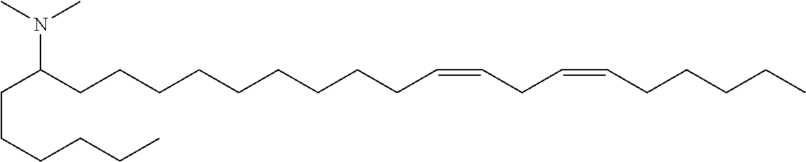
C(CCCCC)C(CCCCCCCCCC=CCC=CCCCCC)N(C)C
